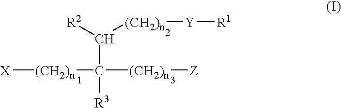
[X][(CH2)n]C(C([R2])[(CH2)n][Y][R1])([R3])[(CH2)n][Z]
